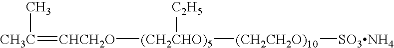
[CH3C](=[CHCH2O][(CH2CHO)5]([C2H5])[(CH2CH2O)10][SO3NH4])C
